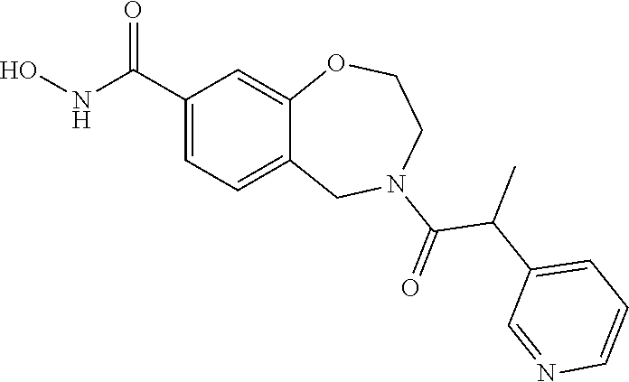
C1(C(NO)=O)=CC=C2C(=C1)OCCN(C(=O)C(C1=CC=CN=C1)C)C2
